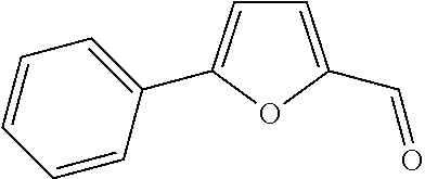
C1=CC=CC=C1C1=CC=C(C=O)O1
